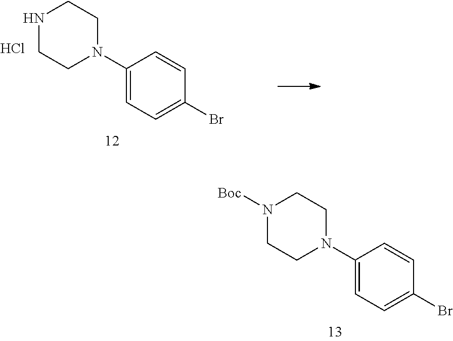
N1([Boc])CCN(C2=CC=C(Br)C=C2)CC1.N1CCN(C2=CC=C(Br)C=C2)CC1.Cl
